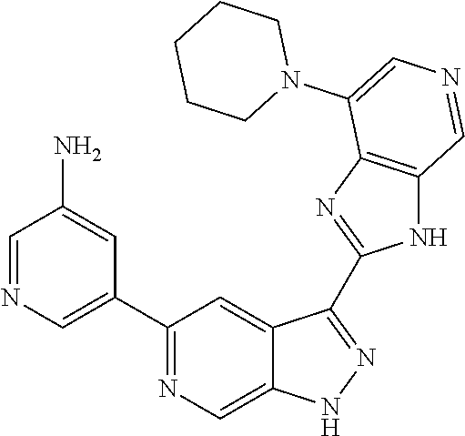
C1(C2=CN=CC(N)=C2)=NC=C2C(=C1)C(C1=NC3=C(N1)C=NC=C3N1CCCCC1)=NN2
